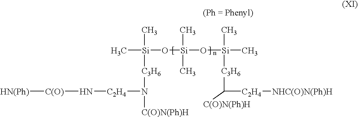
C[Si](O[Si](O[Si](C)(C)[C3H6]C([C(O)N(Ph)H])[C2H4][NHC(O)N(Ph)H])(C)C)(C)[C3H6]N([C2H4]N[C(O)][HN(Ph)])[C(O)N(Ph)H]
